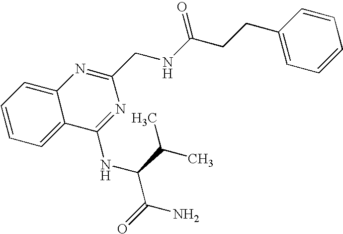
C1=C2C(=CC=C1)C(NC(C(N)=O)C(C)C)=NC(CNC(CCC1=CC=CC=C1)=O)=N2
